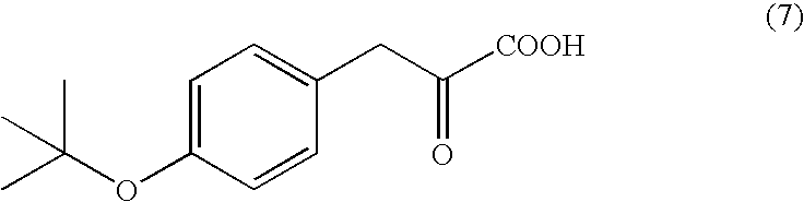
CC(OC1=CC=C(CC([COOH])=O)C=C1)(C)C
